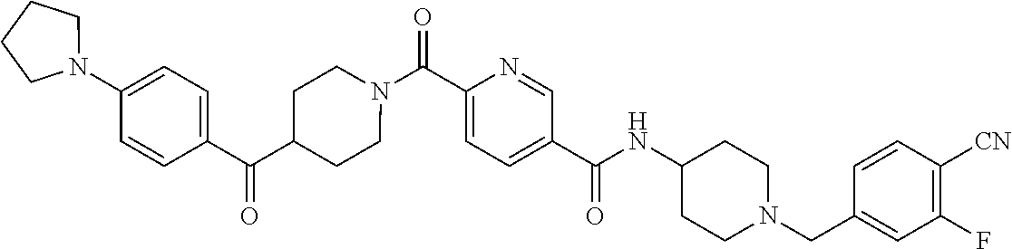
N(C(C1=CC=C(C(=O)N2CCC(C(C3=CC=C(N4CCCC4)C=C3)=O)CC2)N=C1)=O)C1CCN(CC2=CC(F)=C([CN])C=C2)CC1
